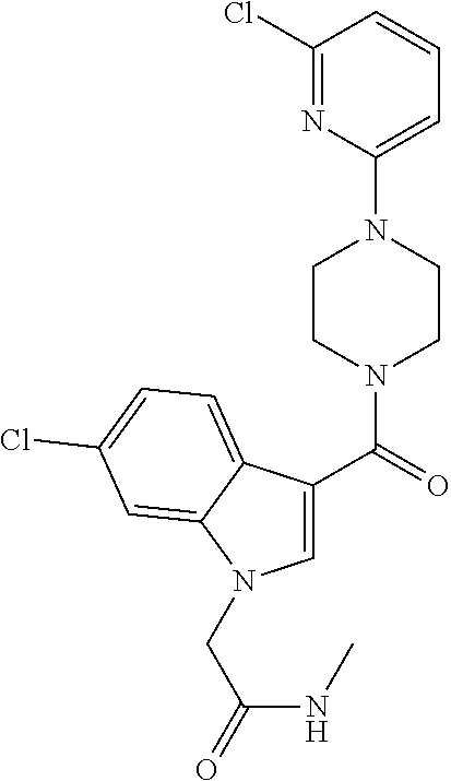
C1=C(C(=O)N2CCN(C3=CC=CC(Cl)=N3)CC2)C2=CC=C(Cl)C=C2N1CC(=O)NC
